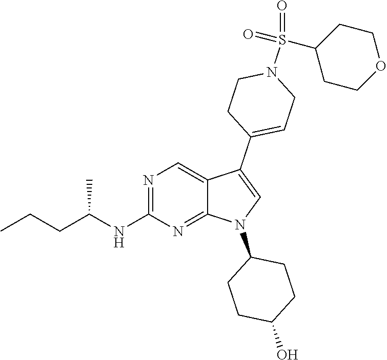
N1=C(NC(CCC)C)N=C2C(=C1)C(C1=CCN(S(C3CCOCC3)(=O)=O)CC1)=CN2C1CCC(O)CC1
